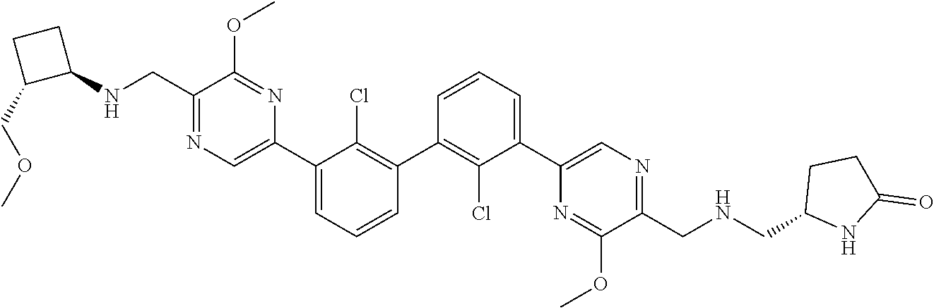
C1(C2=C(Cl)C(C3=CN=C(CNC4CCC4COC)C(OC)=N3)=CC=C2)=C(Cl)C(C2=CN=C(CNCC3NC(=O)CC3)C(OC)=N2)=CC=C1
